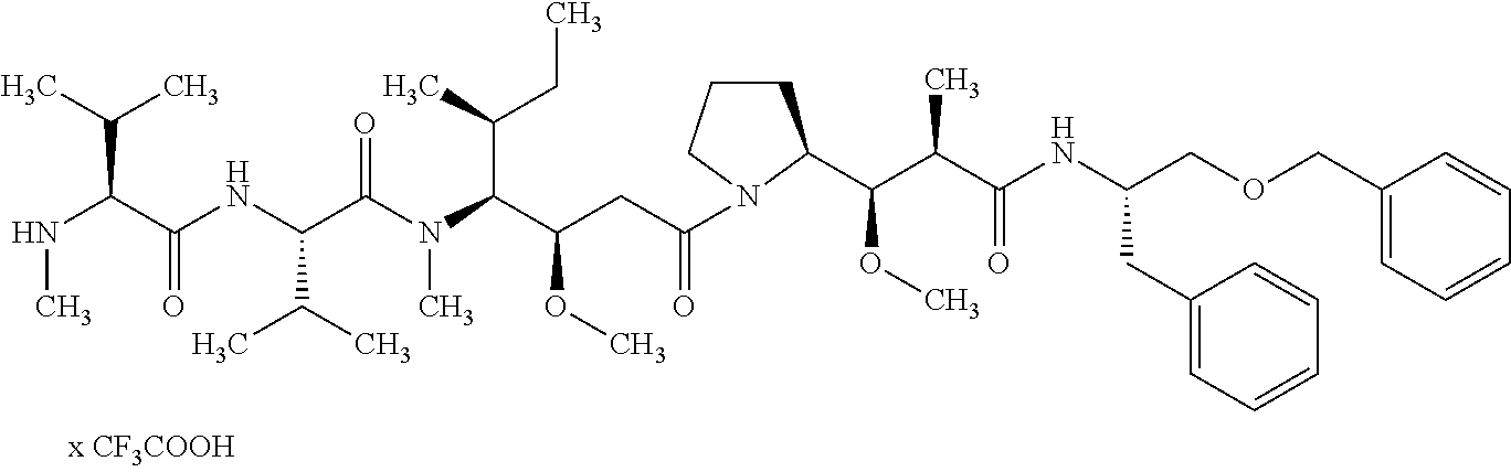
C(C(C(N(C(C(NC(C(NC)C(C)C)=O)C(C)C)=O)C)C(C)CC)OC)C(=O)N1CCCC1C(C(C(NC(COCC1=CC=CC=C1)CC1=CC=CC=C1)=O)C)OC
